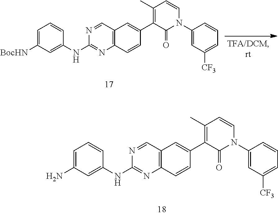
C1=C(N)C=C(NC2=NC3=C(C=N2)C=C(C2=C(C)C=CN(C4=CC([CF3])=CC=C4)C2=O)C=C3)C=C1.C1=C([BocHN])C=C(NC2=NC3=C(C=N2)C=C(C2=C(C)C=CN(C4=CC([CF3])=CC=C4)C2=O)C=C3)C=C1
